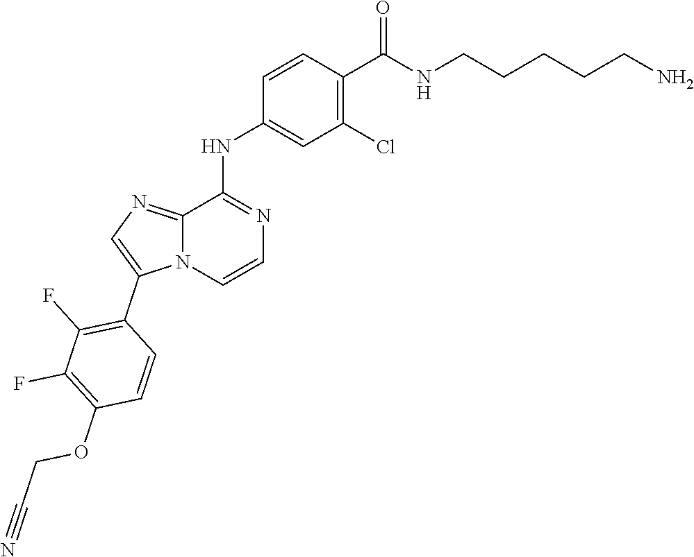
C1=CN2C(=NC=C2C2=C(F)C(F)=C(OCC#N)C=C2)C(NC2=CC(Cl)=C(C(NCCCCCN)=O)C=C2)=N1
